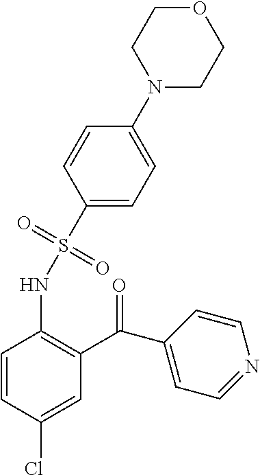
C1=CC(Cl)=CC(C(C2=CC=NC=C2)=O)=C1NS(C1=CC=C(N2CCOCC2)C=C1)(=O)=O
